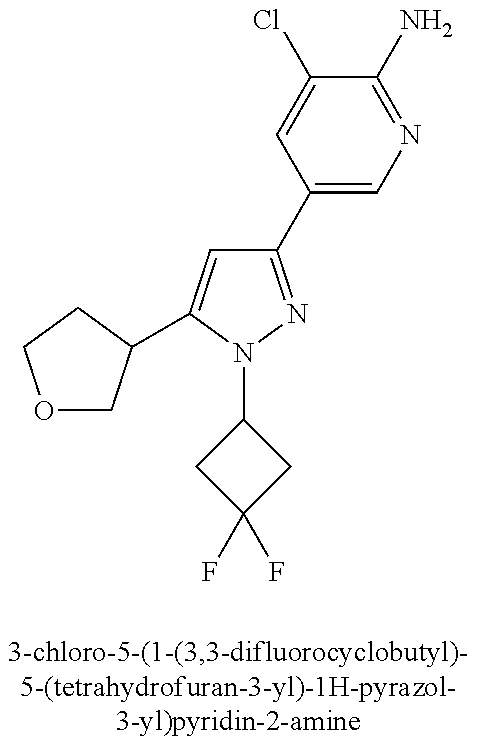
O1CC(C2=CC(C3=CN=C(N)C(Cl)=C3)=NN2C2CC(F)(F)C2)CC1
